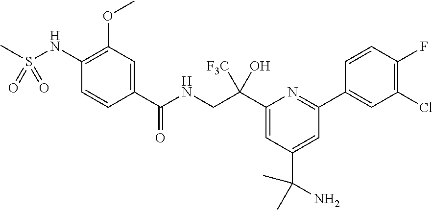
C1(C(NCC(C2=CC(C(N)(C)C)=CC(C3=CC(Cl)=C(F)C=C3)=N2)([F3C])O)=O)=CC(OC)=C(NS(C)(=O)=O)C=C1
